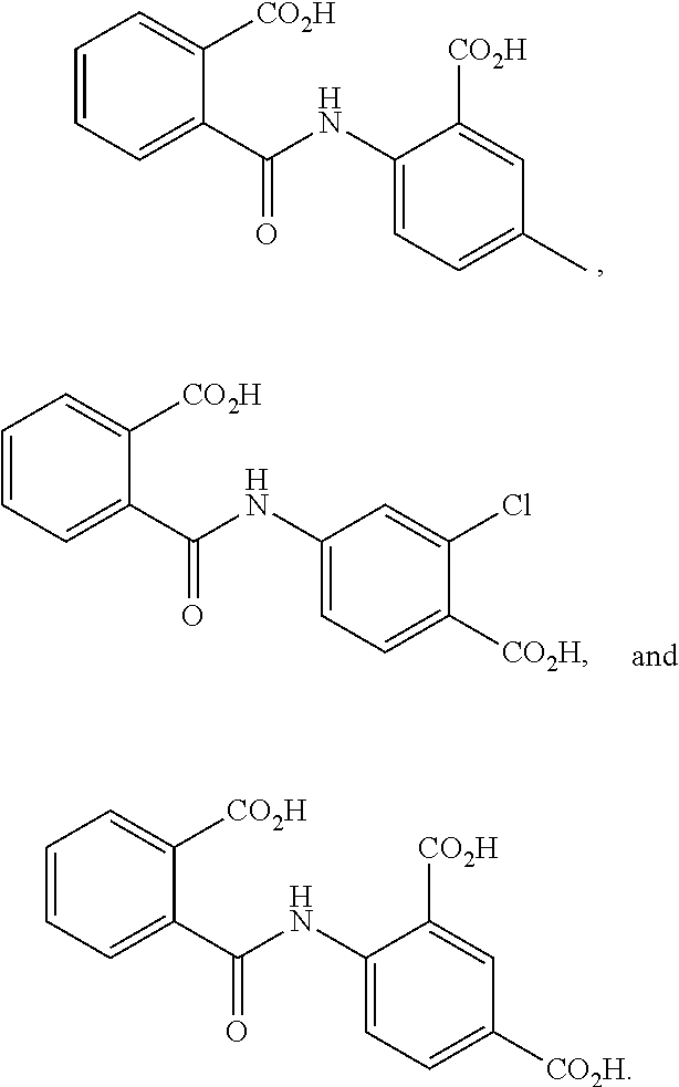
C1=CC=C(C(NC2=CC=C(C)C=C2[CO2H])=O)C([CO2H])=C1.C1=CC=C(C(NC2=CC=C([CO2H])C(Cl)=C2)=O)C([CO2H])=C1.C1=CC=C(C(NC2=CC=C([CO2H])C=C2[CO2H])=O)C([CO2H])=C1
